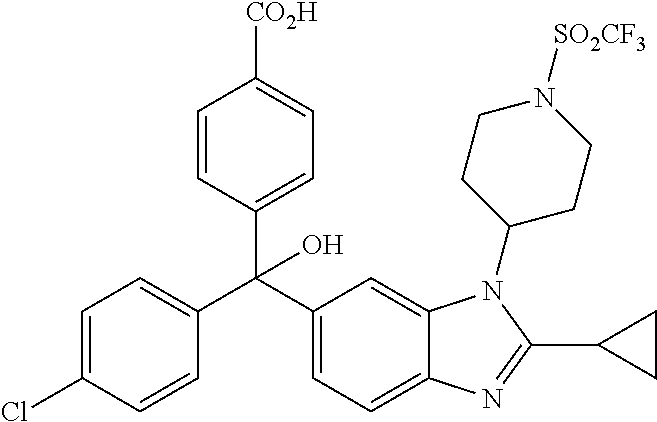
C1(C(C2=CC=C3C(=C2)N(C2CCN([SO2CF3])CC2)C(C2CC2)=N3)(C2=CC=C(Cl)C=C2)O)=CC=C([CO2H])C=C1
